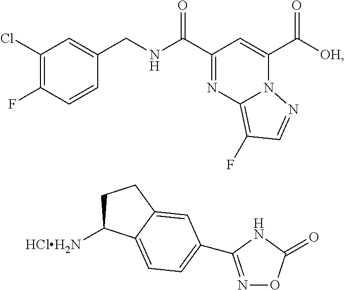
C1(Cl)=C(F)C=CC(CNC(C2=NC3=C(F)C=NN3C(C([OH])=O)=C2)=O)=C1.C1C([HClH2N])C2=CC=C(C3=NOC(=O)N3)C=C2C1
